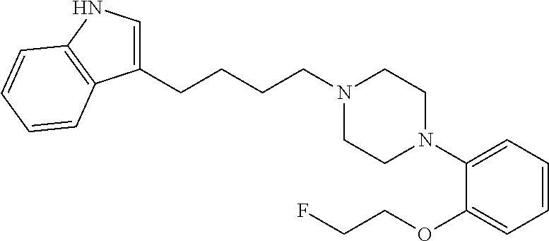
C1(CCCCN2CCN(C3=CC=CC=C3OCCF)CC2)=CNC2=C1C=CC=C2
